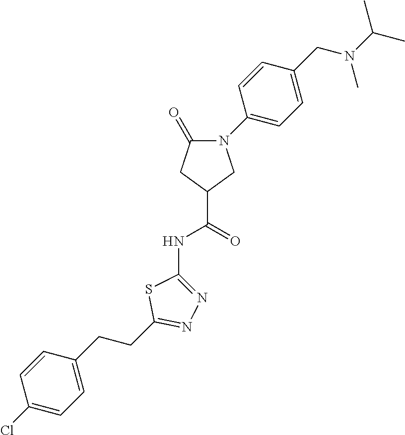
C1=C(CCC2=NN=C(NC(C3CN(C4=CC=C(CN(C)C(C)C)C=C4)C(=O)C3)=O)S2)C=CC(Cl)=C1
